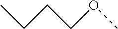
CCCCOC
